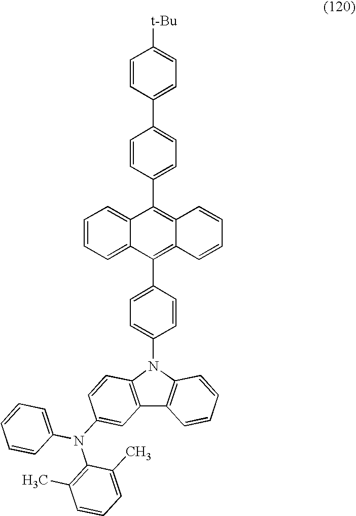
C1(C2=CC=C(C3=CC=C([t-Bu])C=C3)C=C2)=C2C(=C(C3=CC=C(N4C5=C(C=CC=C5)C5=C4C=CC(N(C4=C(C)C=CC=C4C)C4=CC=CC=C4)=C5)C=C3)C3=CC=CC=C13)C=CC=C2
